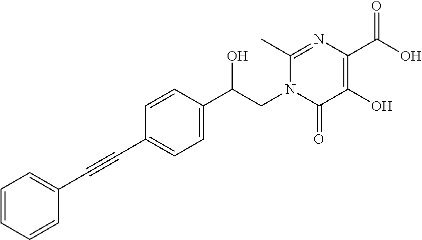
C1=CC=CC(C#CC2=CC=C(C(CN3C(=O)C(O)=C(C(O)=O)N=C3C)O)C=C2)=C1
